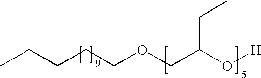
CCCCCOCC(O[H])CC
